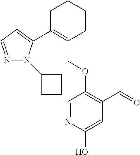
C1C(C2=CC=NN2C2CCC2)=C(COC2=C(C=O)C=C(O)N=C2)CCC1
